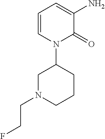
C1=CN(C2CCCN(CCF)C2)C(=O)C(N)=C1
